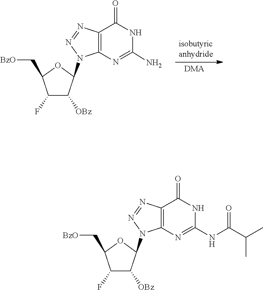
N1(C2OC(C[BzO])C(F)C2[OBz])N=NC2=C1N=C(N)NC2=O.[DMA].N1(C2OC(C[BzO])C(F)C2[OBz])N=NC2=C1N=C(NC(C(C)C)=O)NC2=O
